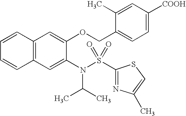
C12=C(C=C(N(C(C)C)S(C3=NC(C)=CS3)(=O)=O)C(OCC3=CC=C([COOH])C=C3C)=C1)C=CC=C2
